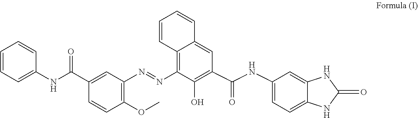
C1=CC=C(NC(C2=CC(N=NC3=C4C(=CC(C(NC5=CC=C6C(=C5)NC(=O)N6)=O)=C3O)C=CC=C4)=C(OC)C=C2)=O)C=C1
